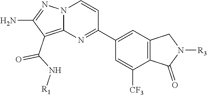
N12C(=C(C(N[R1])=O)C(N)=N1)N=C(C1=CC3=C(C([CF3])=C1)C(=O)N([R3])C3)C=C2
